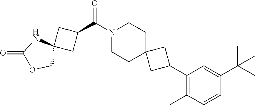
N1(C(C2CC3(C2)NC(=O)OC3)=O)CCC2(CC1)CC(C1=C(C)C=CC(C(C)(C)C)=C1)C2
